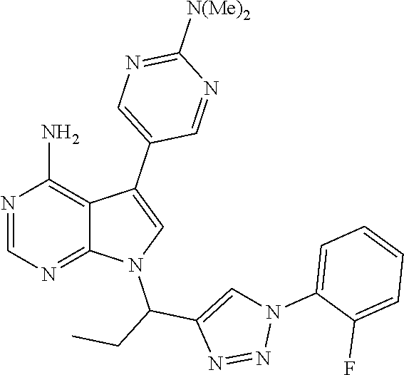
N1=CN=C2C(=C1N)C(C1=CN=C([N(Me)2])N=C1)=CN2C(CC)C1=CN(C2=CC=CC=C2F)N=N1
